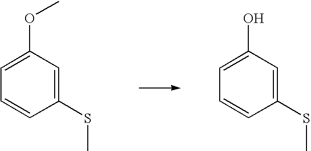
C1(SC)=CC(OC)=CC=C1.C1(SC)=CC(O)=CC=C1
